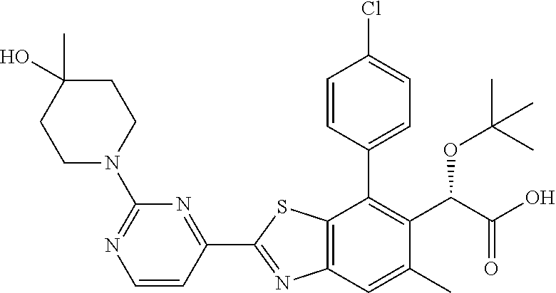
C1(C2=NC3=C(S2)C(C2=CC=C(Cl)C=C2)=C(C(OC(C)(C)C)C(=O)O)C(C)=C3)=NC(N2CCC(O)(C)CC2)=NC=C1
